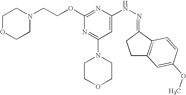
N(NC1=CC(N2CCOCC2)=NC(OCCN2CCOCC2)=N1)=C1CCC2=C1C=CC(OC)=C2
